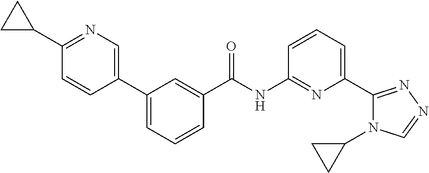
N1=C(C2CC2)C=CC(C2=CC=CC(C(NC3=NC(C4=NN=CN4C4CC4)=CC=C3)=O)=C2)=C1
